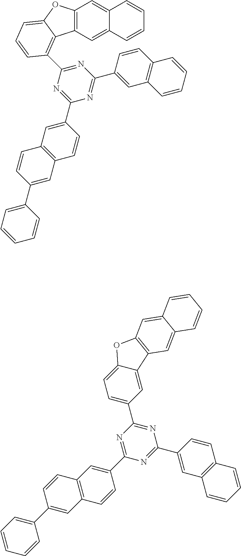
C12=C(C=C3C(=C1)C=CC=C3)C1=C(C3=NC(C4=CC5=C(C=C4)C=CC=C5)=NC(C4=CC5=C(C=C4)C=C(C4=CC=CC=C4)C=C5)=N3)C=CC=C1O2.N1=C(C2=CC3=C(C=C2)C=C(C2=CC=CC=C2)C=C3)N=C(C2=CC3=C(C=C2)C=CC=C3)N=C1C1=CC=C2C(=C1)C1=C(O2)C=C2C(=C1)C=CC=C2
